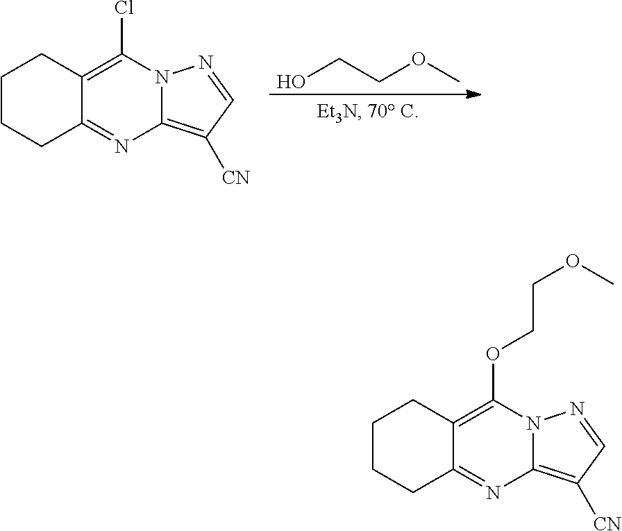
C1CCC2=NC3=C([CN])C=NN3C(Cl)=C2C1.OCCOC.C1CCC2=NC3=C([CN])C=NN3C(OCCOC)=C2C1
